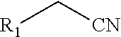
[R1]C[CN]
